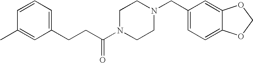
C1(CCC(N2CCN(CC3=CC=C4C(=C3)OCO4)CC2)=O)=CC=CC(C)=C1
